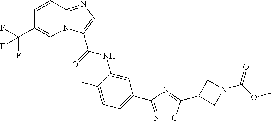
N1=C(C2=CC=C(C)C(NC(=O)C3=CN=C4N3C=C(C(F)(F)F)C=C4)=C2)N=C(C2CN(C(OC)=O)C2)O1
